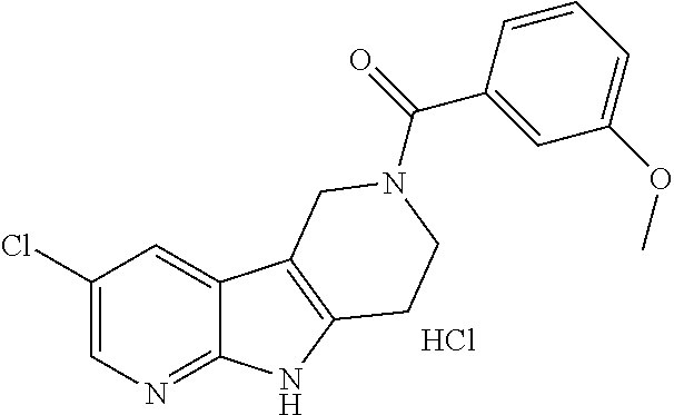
C1(Cl)=CN=C2C(=C1)C1=C(N2)CCN(C(C2=CC(OC)=CC=C2)=O)C1.Cl
